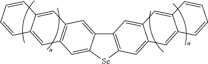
C12=C([Se]C3=CC4=C(C=C13)C=C1C(=C4)C=CC=C1)C=C1C(=C2)C=C2C(=C1)C=CC=C2
